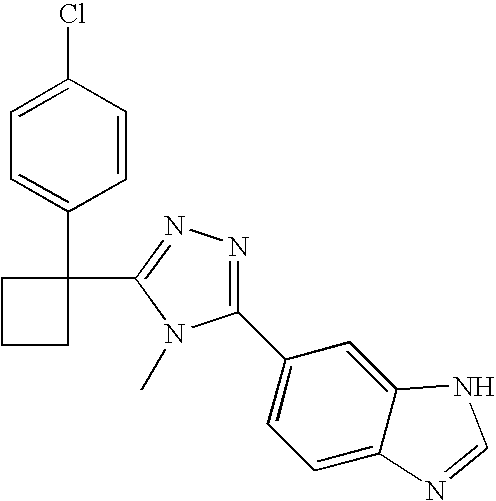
C1(Cl)=CC=C(C2(C3=NN=C(C4=CC=C5C(=C4)NC=N5)N3C)CCC2)C=C1
